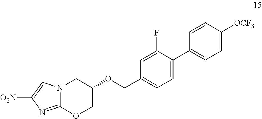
C12=NC([O2N])=CN1CC(OCC1=CC=C(C3=CC=C([OCF3])C=C3)C(F)=C1)CO2
